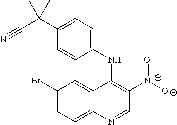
C1=C2C(=CC(Br)=C1)C(NC1=CC=C(C(C#N)(C)C)C=C1)=C([N+]([O-])=O)C=N2
